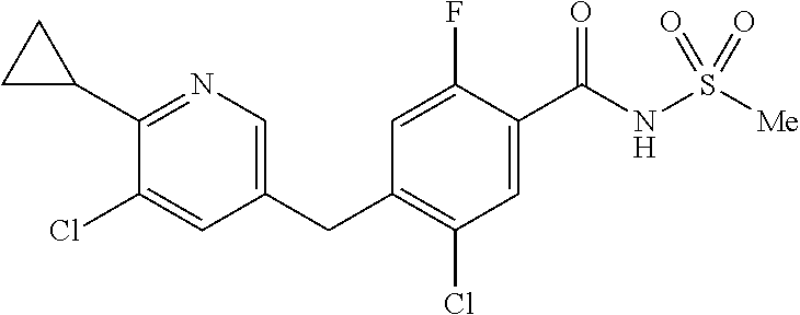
C1(C2CC2)=NC=C(CC2=C(Cl)C=C(C(NS([Me])(=O)=O)=O)C(F)=C2)C=C1Cl
